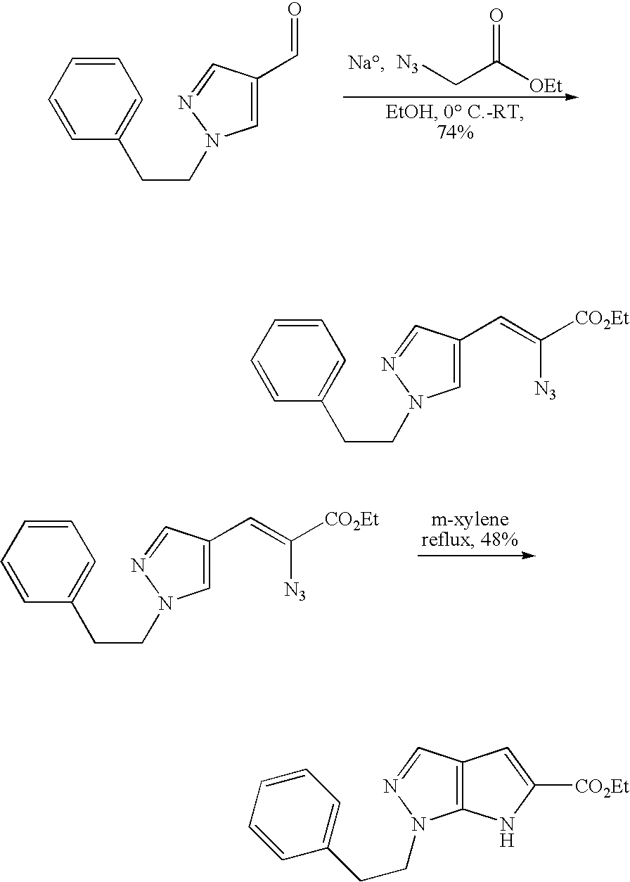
[N3]CC([OEt])=O.C1=C(C=O)C=NN1CCC1=CC=CC=C1.C1=C(C=C([CO2Et])[N3])C=NN1CCC1=CC=CC=C1.C1=C(C=C([CO2Et])[N3])C=NN1CCC1=CC=CC=C1.C12=C(C=NN1CCC1=CC=CC=C1)C=C([CO2Et])N2
